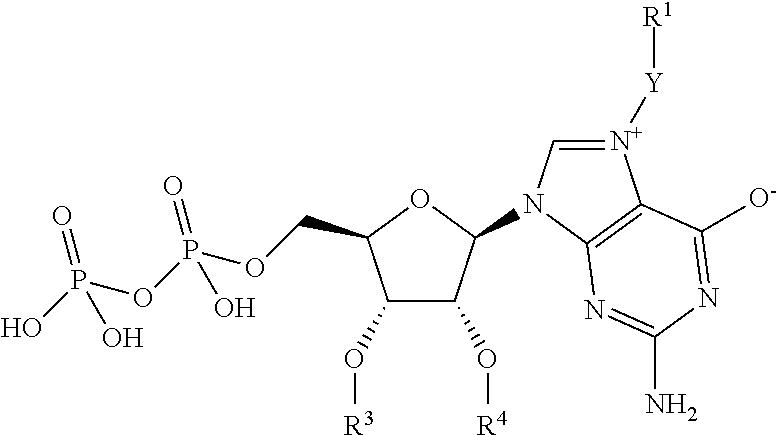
C1(O[R3])C(O[R4])C(N2C=[N+]([Y][R1])C3=C2N=C(N)N=C3[O-])OC1COP(OP(O)(=O)O)(=O)O
